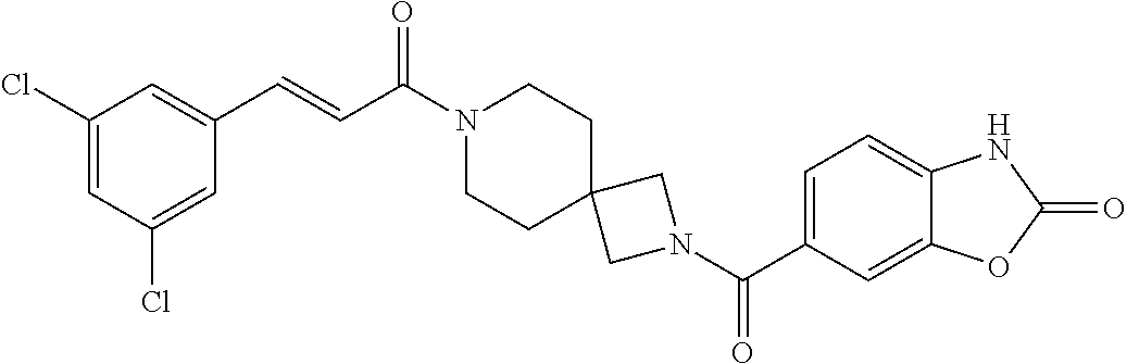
C1(Cl)=CC(Cl)=CC(C=CC(N2CCC3(CC2)CN(C(C2=CC=C4C(=C2)OC(=O)N4)=O)C3)=O)=C1
